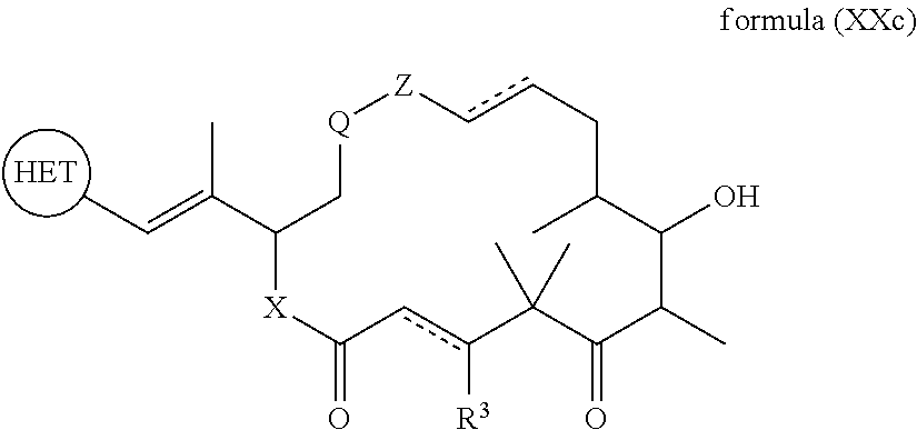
[Q]1CC(C(=CC)C)[X]C(=O)cc([R3])C(C)(C)C(=O)C(C)C(O)C(C)Ccc[Z]1
